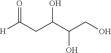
[H]C(CC(C(CO)O)O)=O
